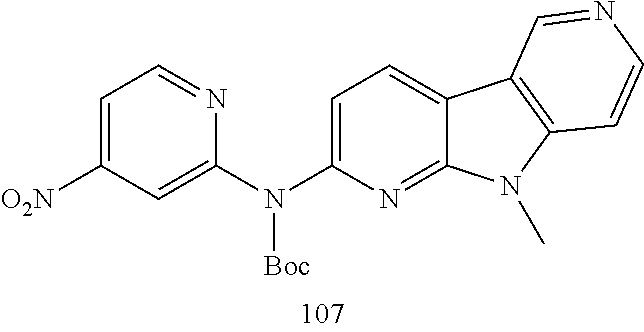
C1=C(N(C2=CC([O2N])=CC=N2)[Boc])N=C2C(=C1)C1=C(N2C)C=CN=C1
